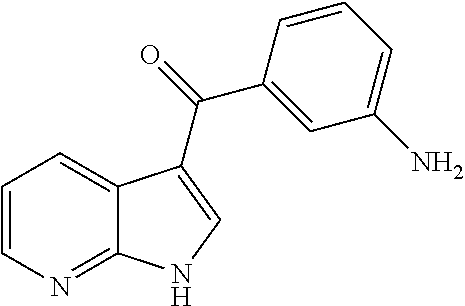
C1=CN=C2C(=C1)C(C(=O)C1=CC(N)=CC=C1)=CN2
